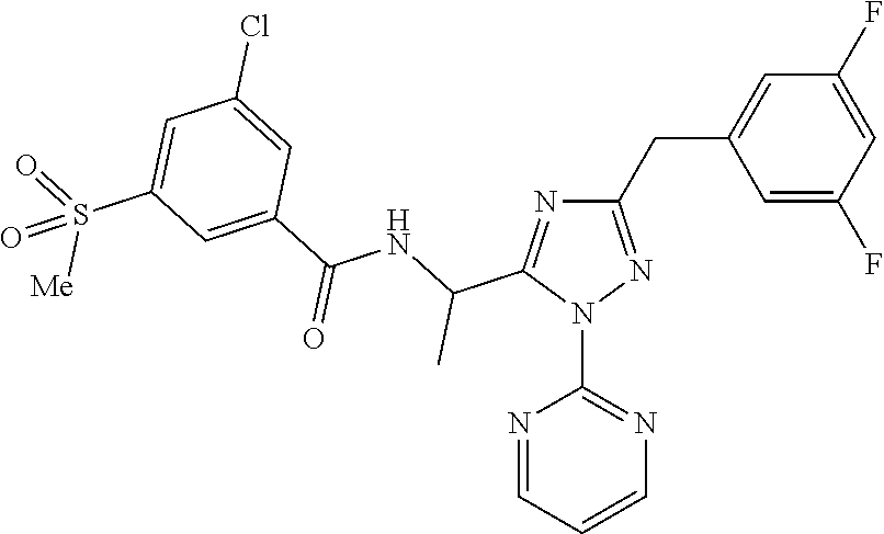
N1=C(C(C)NC(=O)C2=CC(S([Me])(=O)=O)=CC(Cl)=C2)N(C2=NC=CC=N2)N=C1CC1=CC(F)=CC(F)=C1
